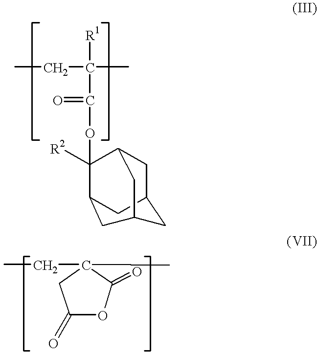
CCC([R1])(C(OC1([R2])C2CC3CC1CC(C2)C3)=O)C.C1(=O)OC(=O)C(CC)(C)C1
